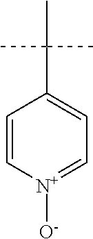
C1=C(C(C)(C)C)C=C[N+]([O-])=C1
